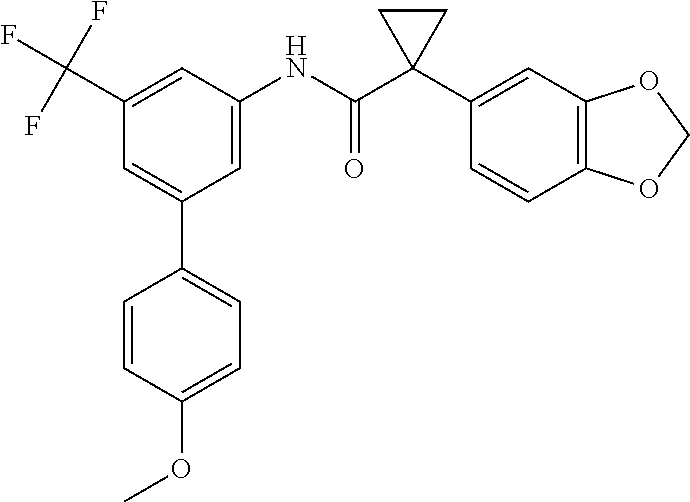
C1=C(NC(C2(C3=CC4=C(C=C3)OCO4)CC2)=O)C=C(C(F)(F)F)C=C1C1=CC=C(OC)C=C1
